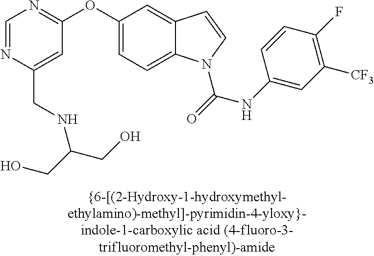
C1=NC(CNC(CO)CO)=CC(OC2=CC=C3C(=C2)C=CN3C(=O)NC2=CC([CF3])=C(F)C=C2)=N1
